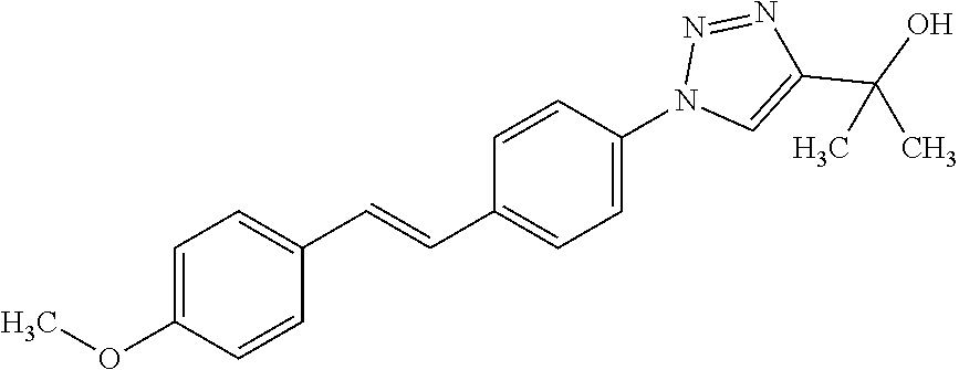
COC1=CC=C(C=CC2=CC=C(N3C=C(C(O)(C)C)N=N3)C=C2)C=C1
